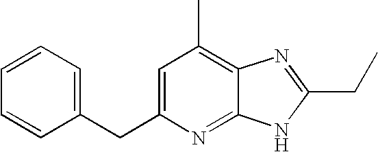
C1=C(CC2=CC=CC=C2)N=C2C(=C1C)N=C(CC)N2
